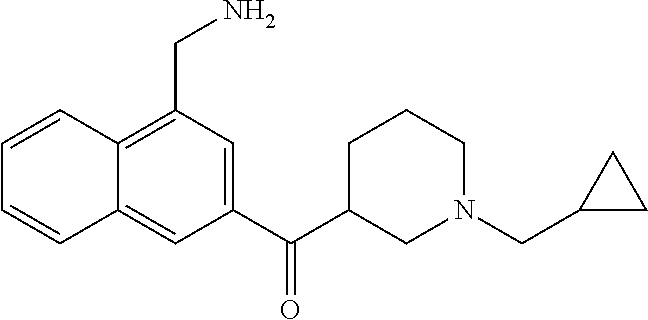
C1=CC2=C(CN)C=C(C(C3CN(CC4CC4)CCC3)=O)C=C2C=C1
